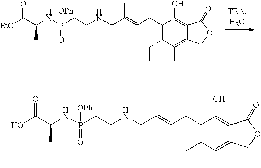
N(CC(=CCC1=C(CC)C(C)=C2C(=C1O)C(=O)OC2)C)CCP(NC(C([EtO])=O)C)(=O)[OPh].N(CC(=CCC1=C(CC)C(C)=C2C(=C1O)C(=O)OC2)C)CCP(NC(C(O)=O)C)(=O)[OPh]
